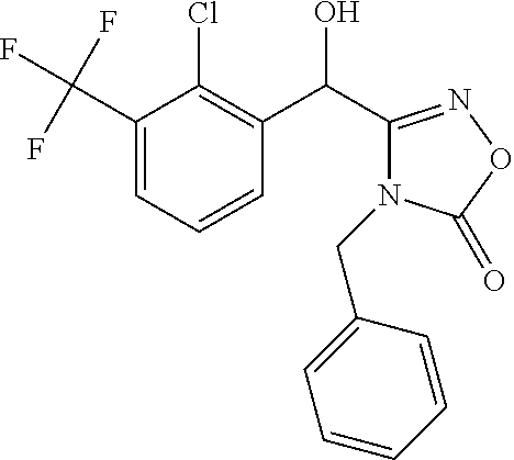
C1(C(F)(F)F)=CC=CC(C(C2=NOC(=O)N2CC2=CC=CC=C2)O)=C1Cl
